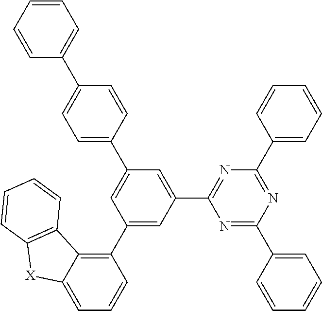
C1(C2=CC(C3=NC(C4=CC=CC=C4)=NC(C4=CC=CC=C4)=N3)=CC(C3=CC=C(C4=CC=CC=C4)C=C3)=C2)=C2C(=CC=C1)[X]C1=C2C=CC=C1
